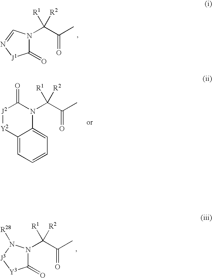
C1(=O)N(C(C(C)=O)([R1])[R2])C=N[J1]1.C12=CC=CC=C1[Y2][J2]C(=O)N2C(C(C)=O)([R1])[R2].C1(=O)N(C(C(C)=O)([R1])[R2])N([R28])[J3][Y3]1
